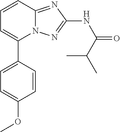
C1=CC2=NC(NC(C(C)C)=O)=NN2C(C2=CC=C(OC)C=C2)=C1
